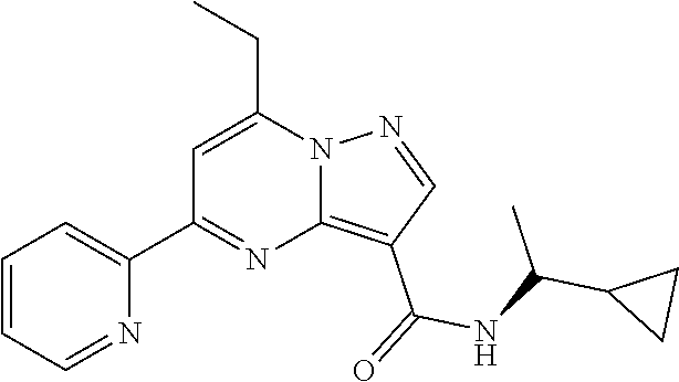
C12=C(C(=O)NC(C3CC3)C)C=NN1C(CC)=CC(C1=CC=CC=N1)=N2
